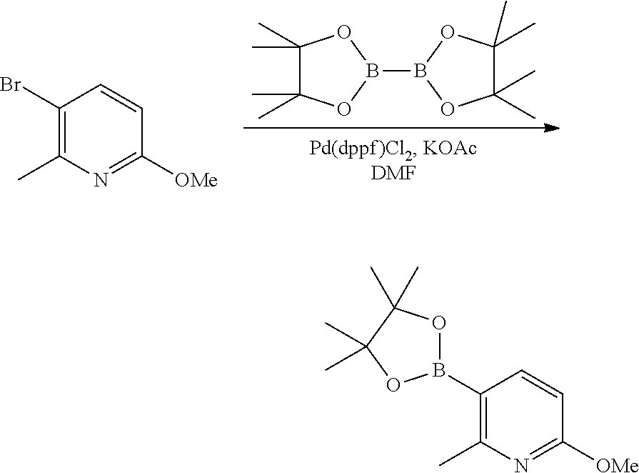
B1(B2OC(C)(C)C(C)(C)O2)OC(C)(C)C(C)(C)O1.C1(Br)=C(C)N=C([OMe])C=C1.C1(B2OC(C)(C)C(C)(C)O2)=C(C)N=C([OMe])C=C1
